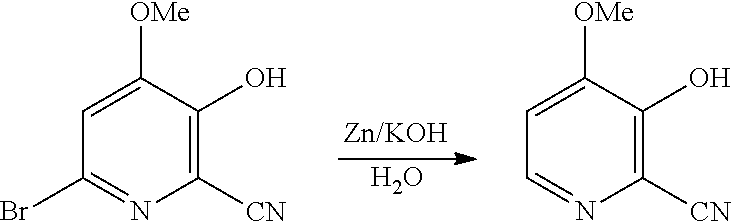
O.C1([CN])=C(O)C([OMe])=CC(Br)=N1.C1([CN])=C(O)C([OMe])=CC=N1
